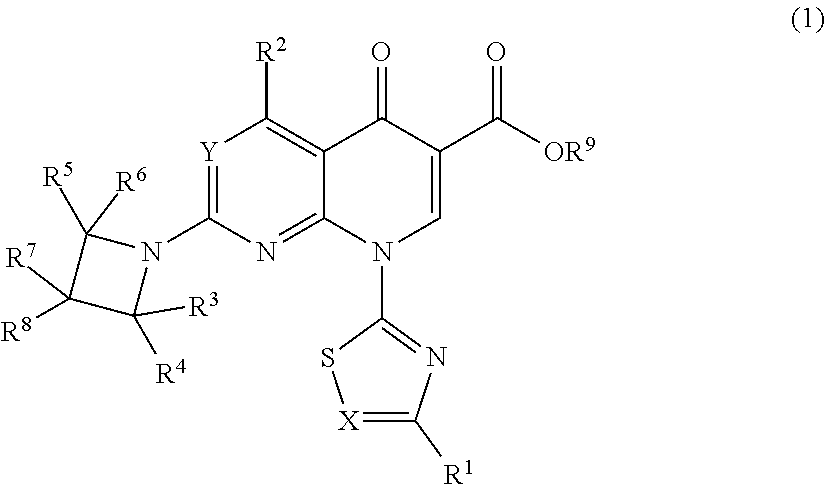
[Y]1=C(N2C([R5])([R6])C([R8])([R7])C2([R4])[R3])N=C2C(=C1[R2])C(=O)C(C(=O)[OR9])=CN2C1=NC([R1])=[X]S1
